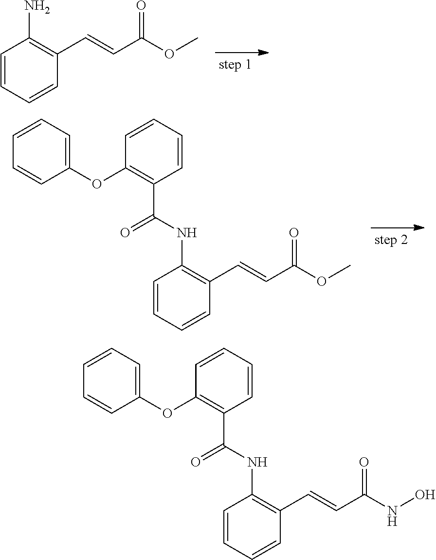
C1=CC=CC(C=CC(=O)OC)=C1N.C1=CC=CC(C=CC(=O)OC)=C1NC(=O)C1=C(OC2=CC=CC=C2)C=CC=C1.C1=CC=CC(C=CC(=O)NO)=C1NC(=O)C1=C(OC2=CC=CC=C2)C=CC=C1
